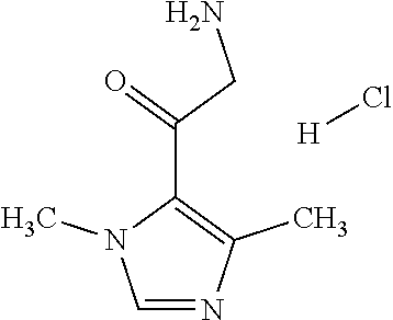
C(C1=C(C)N=CN1C)(CN)=O.[H]Cl
